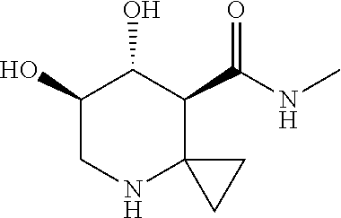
C1(O)CNC2(C(C(NC)=O)C1O)CC2
